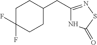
N1C(CC2CCC(F)(F)CC2)=NSC1=O
